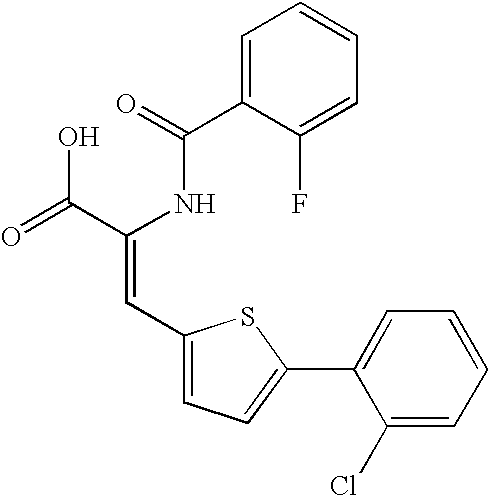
C1=C(C(=O)NC(C(=O)O)=CC2=CC=C(C3=CC=CC=C3Cl)S2)C(F)=CC=C1
